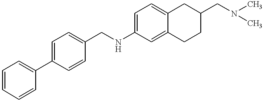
N(C1=CC=C2C(=C1)CCC(CN(C)C)C2)CC1=CC=C(C2=CC=CC=C2)C=C1
